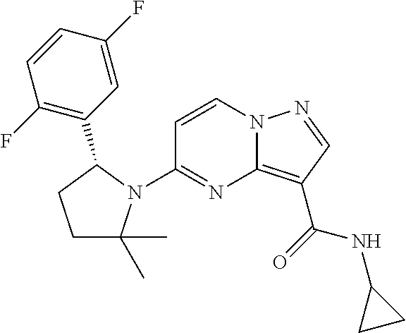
C1=CN2C(=C(C(NC3CC3)=O)C=N2)N=C1N1C(C)(C)CCC1C1=C(F)C=CC(F)=C1
